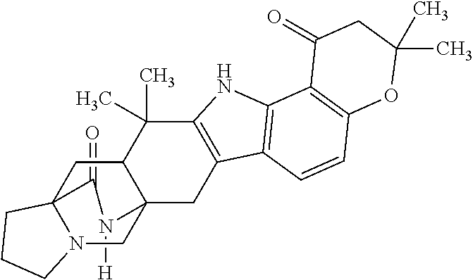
C1(=O)C23N(CC4(C(C2)C(C)(C)C2=C(C4)C4=C(N2)C2=C(C=C4)OC(C)(C)CC2=O)N1[H])CCC3
